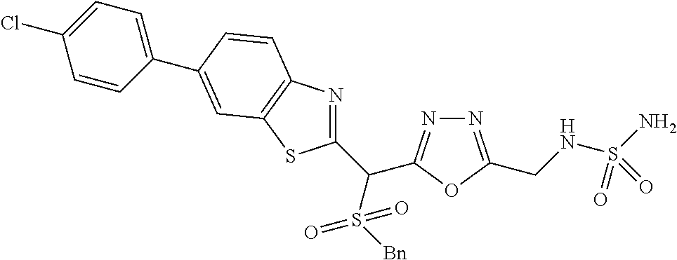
C1(C(S([Bn])(=O)=O)C2=NN=C(CNS(N)(=O)=O)O2)=NC2=C(S1)C=C(C1=CC=C(Cl)C=C1)C=C2
